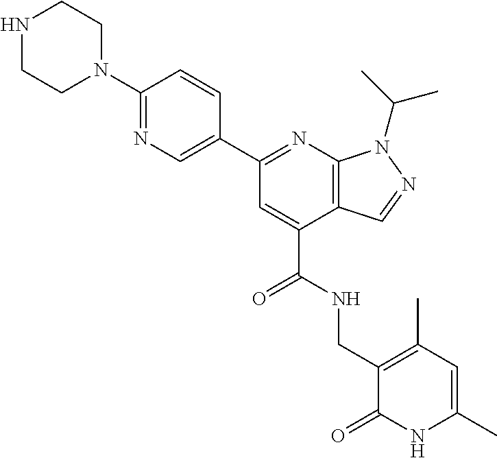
C1(N2CCNCC2)=NC=C(C2=NC3=C(C(C(NCC4=C(C)C=C(C)NC4=O)=O)=C2)C=NN3C(C)C)C=C1
